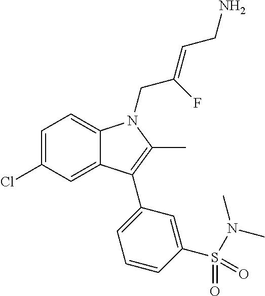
C1=C(Cl)C=C2C(=C1)N(CC(=CCN)F)C(C)=C2C1=CC=CC(S(=O)(=O)N(C)C)=C1
